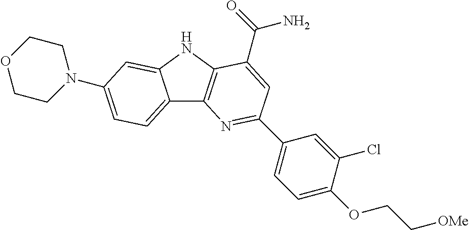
C12=CC=C(N3CCOCC3)C=C1NC1=C2N=C(C2=CC=C(OCC[OMe])C(Cl)=C2)C=C1C(=O)N
